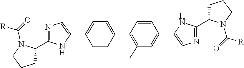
C1=C(C2=CN=C(C3CCCN3C([R])=O)N2)C=CC(C2=C(C)C=C(C3=CN=C(C4CCCN4C([R])=O)N3)C=C2)=C1
